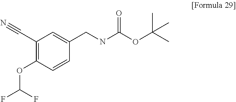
N#CC1=C(OC(F)F)C=CC(CNC(OC(C)(C)C)=O)=C1
